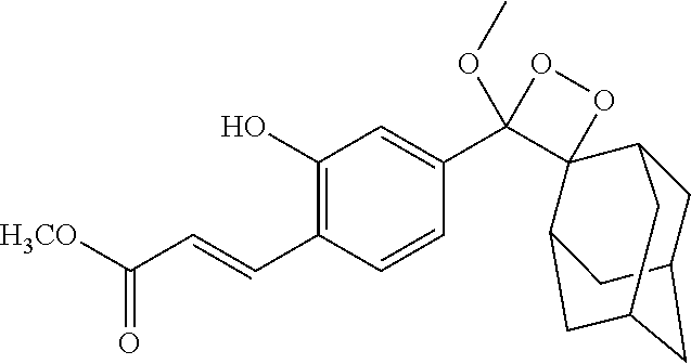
C1(C=CC([H3CO])=O)=C(O)C=C(C2(OC)OOC23C2CC4CC(CC3C4)C2)C=C1
